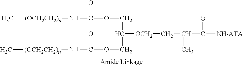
C[(OCH2CH2)n]NC(OCC(COC(N[(OCH2CH2)n]C)=O)[OCH2]CC(C([NH-ATA])=O)C)=O
